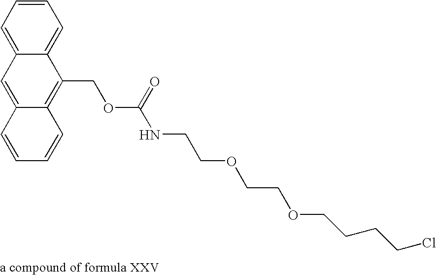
C1=CC=C2C(=C1)C(COC(=O)NCCOCCOCCCCCl)=C1C(=C2)C=CC=C1.[a compound of formula XXV]
